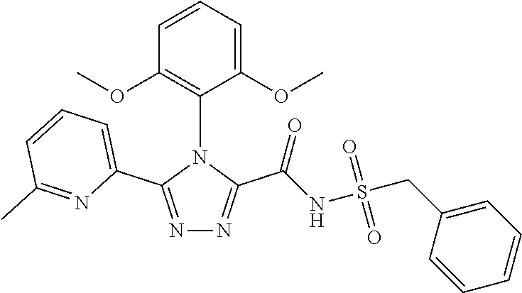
N1=C(C2=CC=CC(C)=N2)N(C2=C(OC)C=CC=C2OC)C(C(=O)NS(=O)(=O)CC2=CC=CC=C2)=N1
